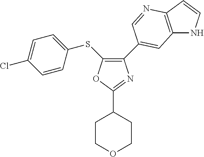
C1(C2=CC3=C(C=CN3)N=C2)=C(SC2=CC=C(Cl)C=C2)OC(C2CCOCC2)=N1
